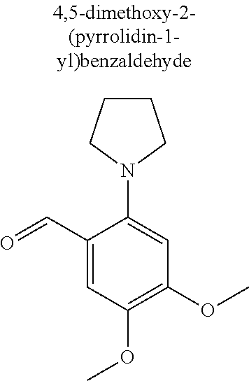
C1CCN(C2=CC(OC)=C(OC)C=C2C=O)C1
